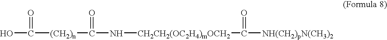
OC(=O)[(CH2)n]C(N[CH2CH2(OC2H4)mOCH2]C([NH(CH2)pN(CH3)2])=O)=O
